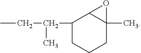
CCC(C1CCCC2(C)C1O2)C
